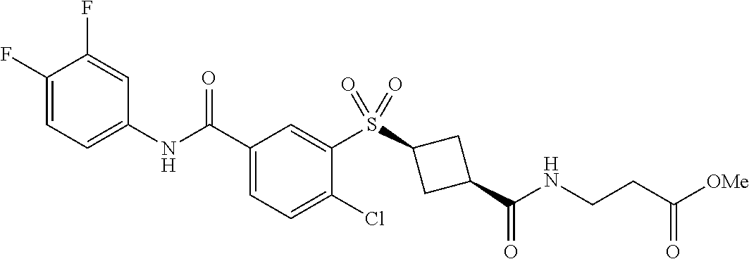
C1(F)=CC=C(NC(C2=CC=C(Cl)C(S(=O)(=O)C3CC(C(NCCC([OMe])=O)=O)C3)=C2)=O)C=C1F
